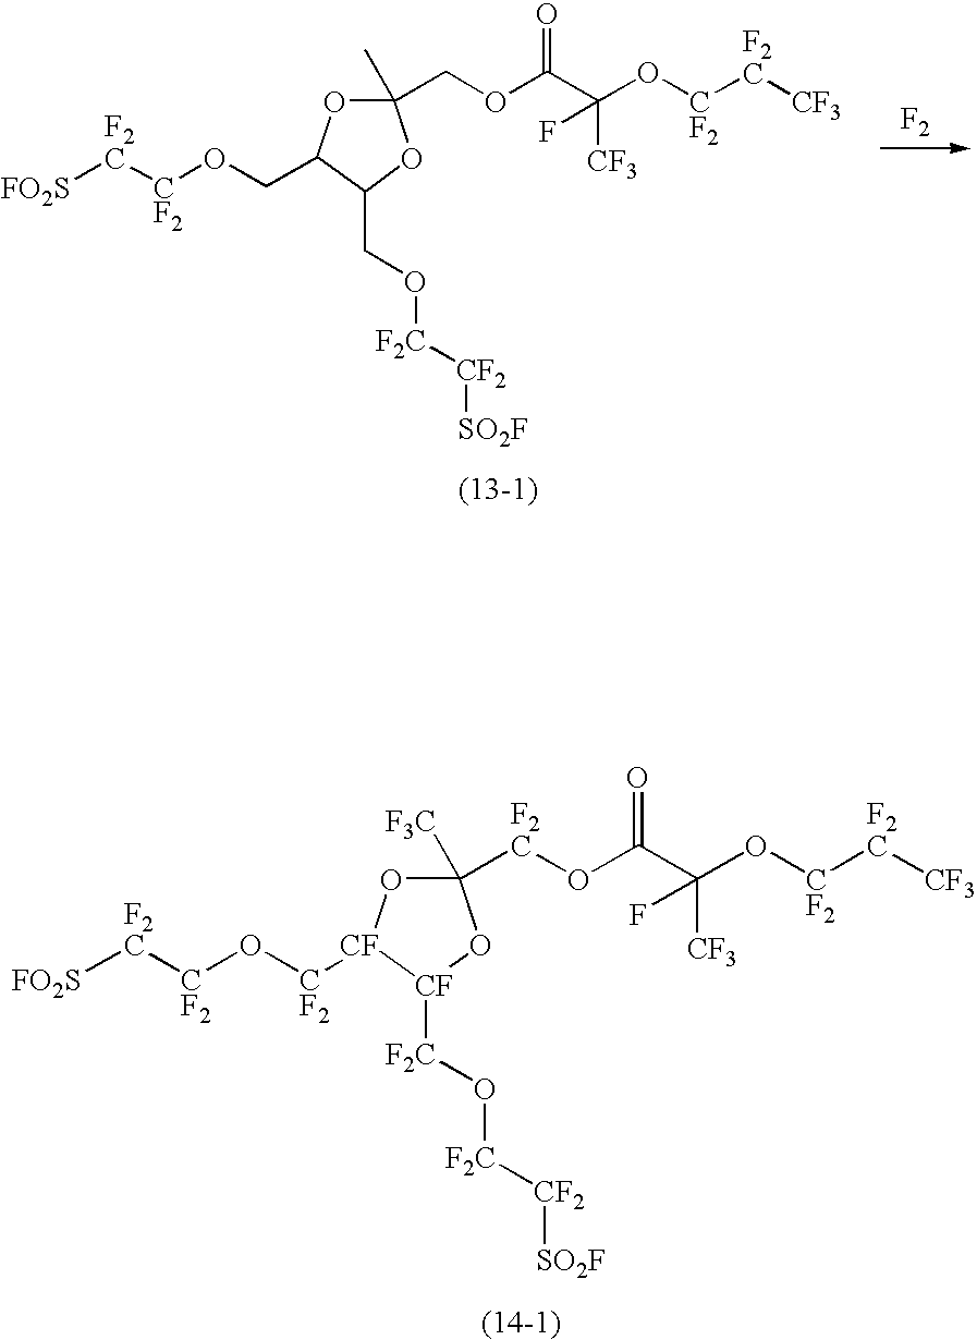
[F2].C1(C)(COC(C(O[CF2][F2C][CF3])([CF3])F)=O)OC(CO[CF2][F2C][FO2S])C(CO[F2C][CF2][SO2F])O1.C1([F3C])([F2C]OC(C(O[CF2][F2C][CF3])([CF3])F)=O)O[CF]([CF2]O[CF2][F2C][FO2S])[CF]([F2C]O[F2C][CF2][SO2F])O1
